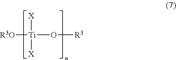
[R3O][Ti]([X])([X])O[R3]
